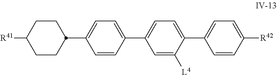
C1=C([L4])C(C2=CC=C([R42])C=C2)=CC=C1C1=CC=C(C2CCC([R41])CC2)C=C1
